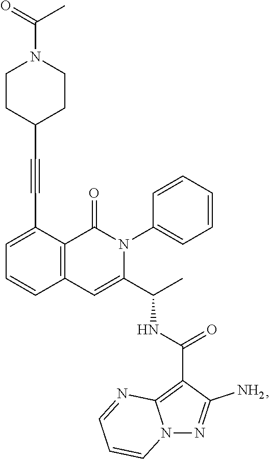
C1=C(C#CC2CCN(C(=O)C)CC2)C2=C(C=C1)C=C(C(C)NC(=O)C1=C3N(N=C1N)C=CC=N3)N(C1=CC=CC=C1)C2=O
